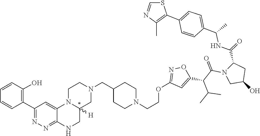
C1(C2=C(O)C=CC=C2)=NN=C2C(=C1)N1C([H])(CN2)CN(CC2CCN(CCOC3=NOC(C(C(N4CC(O)CC4C(NC(C4=CC=C(C5=C(C)N=CS5)C=C4)C)=O)=O)C(C)C)=C3)CC2)CC1
